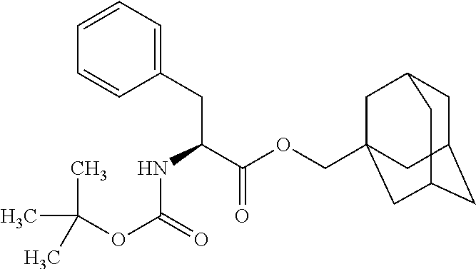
C1C2CC3CC(COC(C(NC(OC(C)(C)C)=O)CC4=CC=CC=C4)=O)(CC1C3)C2
